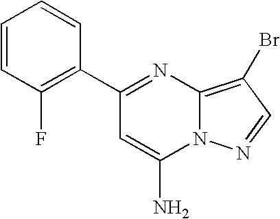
C1=CC(F)=C(C2=NC3=C(Br)C=NN3C(N)=C2)C=C1
